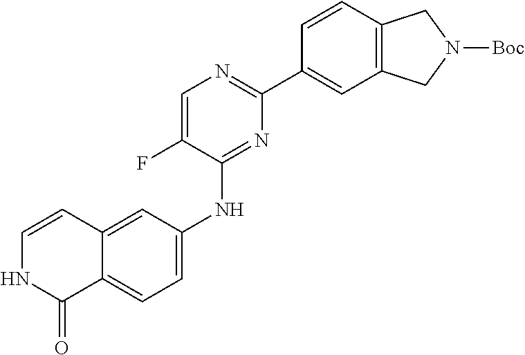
C1=C(NC2=NC(C3=CC4=C(C=C3)CN([Boc])C4)=NC=C2F)C=C2C(=C1)C(=O)NC=C2
